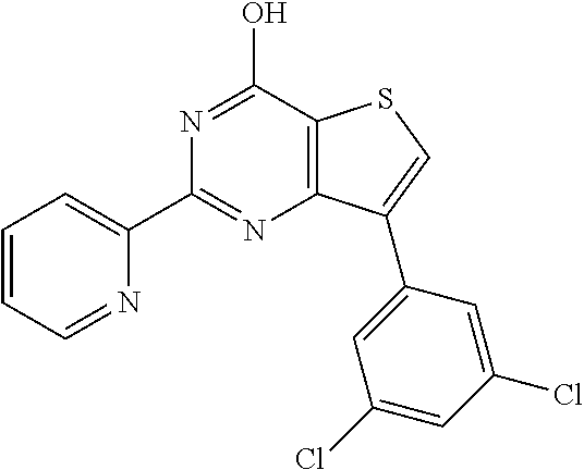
N1=C(O)C2=C(N=C1C1=CC=CC=N1)C(C1=CC(Cl)=CC(Cl)=C1)=CS2
